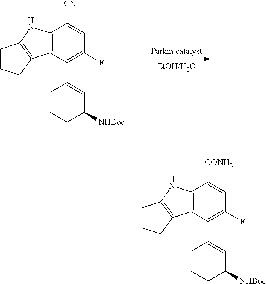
C12=C(C(C3=CC([NHBoc])CCC3)=C(F)C=C1[CONH2])C1=C(N2)CCC1.C12=C(C(C3=CC([NHBoc])CCC3)=C(F)C=C1[CN])C1=C(N2)CCC1
